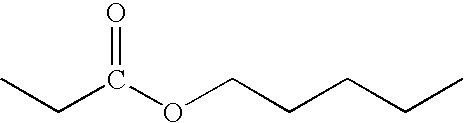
CCC(OCCCCC)=O
